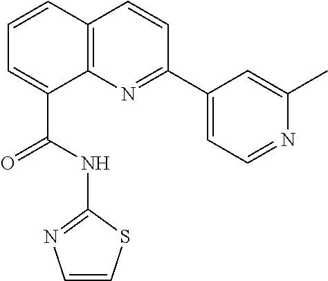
C1=CC2=C(C(C(=O)NC3=NC=CS3)=C1)N=C(C1=CC=NC(C)=C1)C=C2
